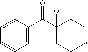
C1=C(C(C2(O)CCCCC2)=O)C=CC=C1
